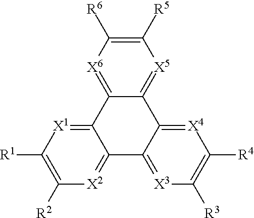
C12=[X6]C([R6])=C([R5])[X5]=C1C1=[X4]C([R4])=C([R3])[X3]=C1C1=[X2]C([R2])=C([R1])[X1]=C21
